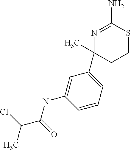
N1=C(N)SCCC1(C1=CC=CC(NC(=O)C(Cl)C)=C1)C
